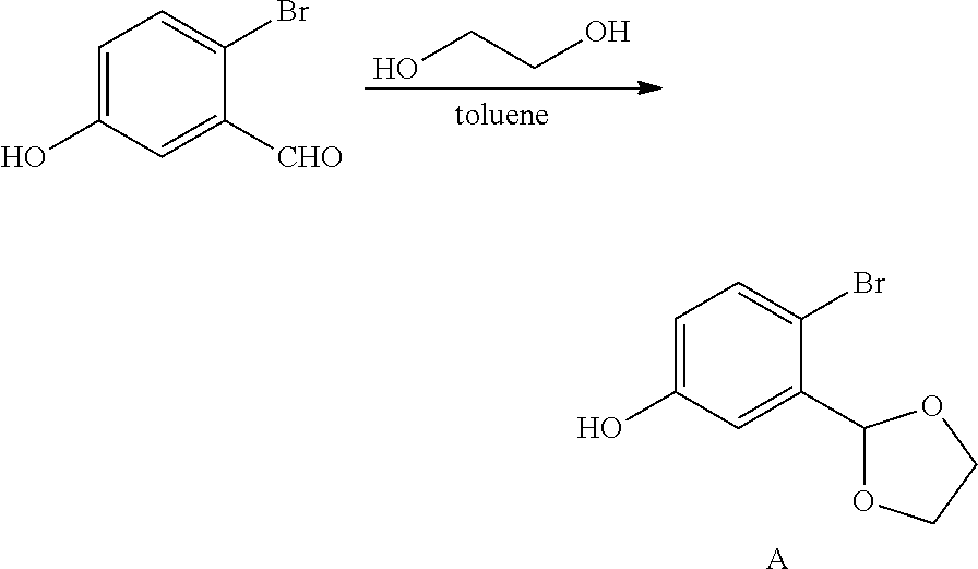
C1=C(O)C=C([CHO])C(Br)=C1.OCCO.C1=C(O)C=C(C2OCCO2)C(Br)=C1.[A]
